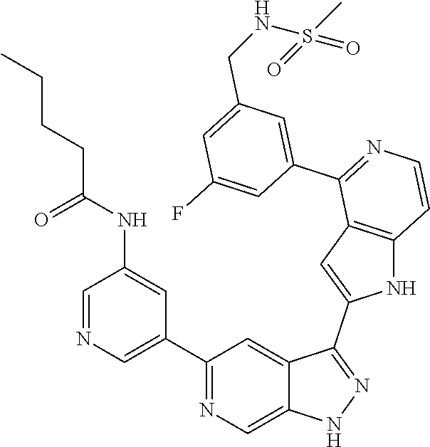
C1(C2=CN=CC(NC(=O)CCCC)=C2)=NC=C2C(=C1)C(C1=CC3=C(N1)C=CN=C3C1=CC(CNS(C)(=O)=O)=CC(F)=C1)=NN2
